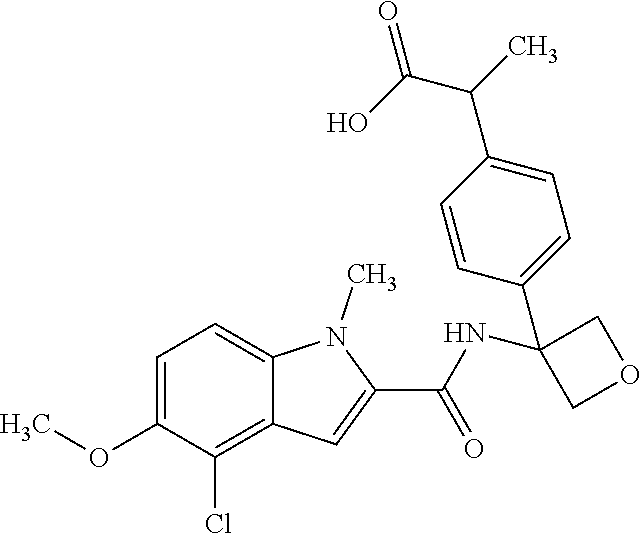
C1=C(OC)C(Cl)=C2C(=C1)N(C)C(C(=O)NC1(C3=CC=C(C(C)C(O)=O)C=C3)COC1)=C2
